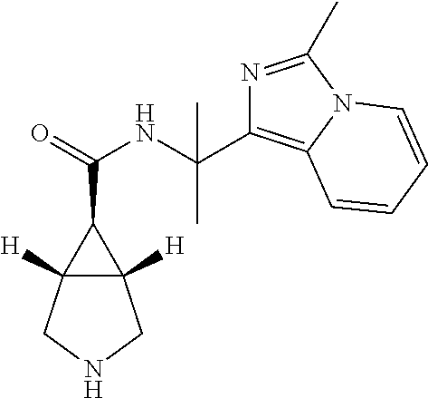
C12([H])C([H])(CNC1)C2C(=O)NC(C)(C)C1=C2N(C(C)=N1)C=CC=C2
